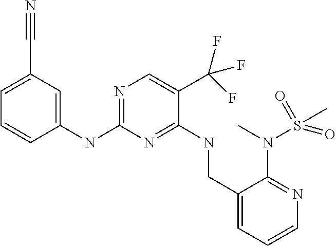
C1(NC2=NC=C(C(F)(F)F)C(NCC3=CC=CN=C3N(C)S(C)(=O)=O)=N2)=CC(C#N)=CC=C1
